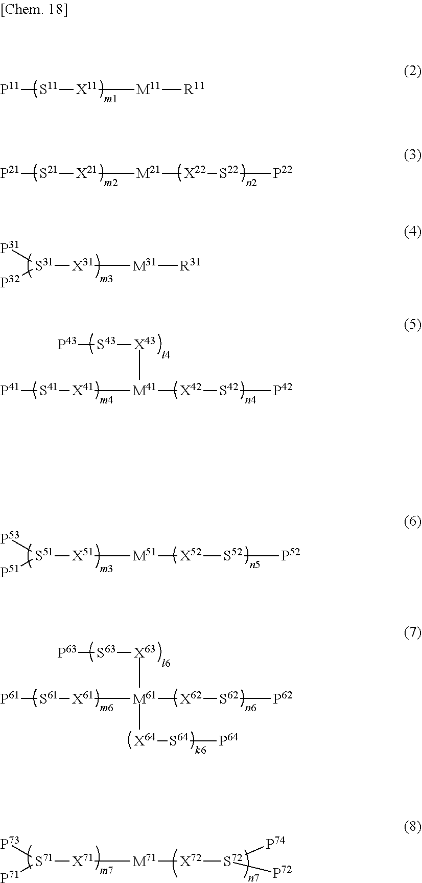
[P21][S21][X21][M21][X22][S22][P22].[P11][S11][X11][M11][R11].[S31]([X31][M31][R31])([P31])[P32].[P41][S41][X41][M41]([X43][S43][P43])[X42][S42][P42].[S51]([X51][M51][X52][S52][P52])([P53])[P51].[P61][S61][X61][M61]([X63][S63][P63])([X62][S62][P62])[X64][S64][P64].[S71]([X71][M71][X72][S72]([P72])[P74])([P73])[P71]
